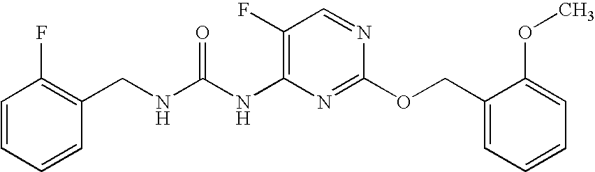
C1(F)=C(NC(NCC2=C(F)C=CC=C2)=O)N=C(OCC2=CC=CC=C2OC)N=C1
